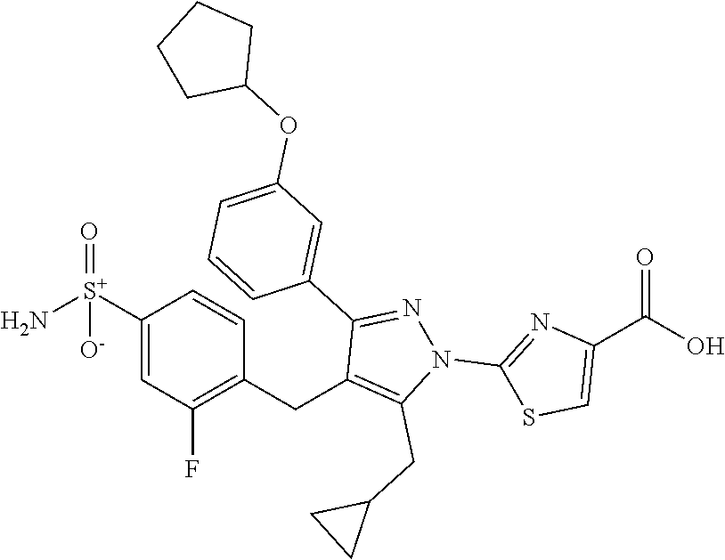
C1(F)=C(CC2=C(CC3CC3)N(C3=NC(C(O)=O)=CS3)N=C2C2=CC(OC3CCCC3)=CC=C2)C=CC([S+](=O)([O-])N)=C1
